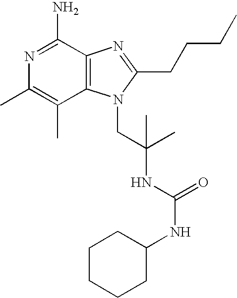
N1=C(N)C2=C(C(C)=C1C)N(CC(NC(NC1CCCCC1)=O)(C)C)C(CCCC)=N2
